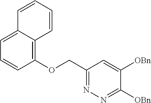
C(C1=NN=C([OBn])C([OBn])=C1)OC1=C2C(=CC=C1)C=CC=C2
